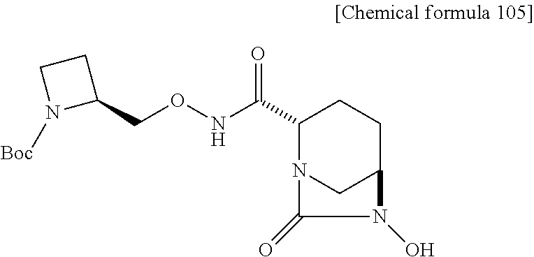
C1(C(NOCC2CCN2[Boc])=O)N2CC(CC1)N(O)C2=O
